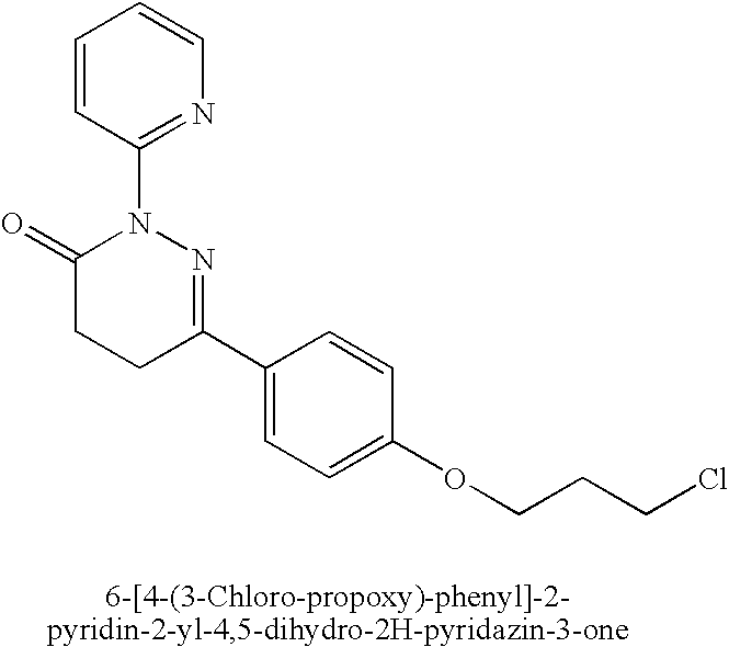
C1(C2=NN(C3=NC=CC=C3)C(=O)CC2)=CC=C(OCCCCl)C=C1
